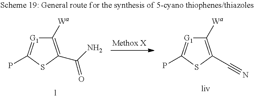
C1([Wa])=C(C(N)=O)SC(P)=[G1]1.C1([Wa])=C(C#N)SC(P)=[G1]1
